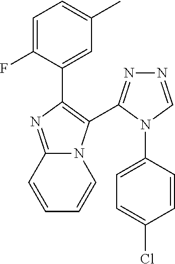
C12=NC(C3=CC(C)=CC=C3F)=C(C3=NN=CN3C3=CC=C(Cl)C=C3)N1C=CC=C2
